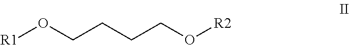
[R1]OCCCCO[R2]
